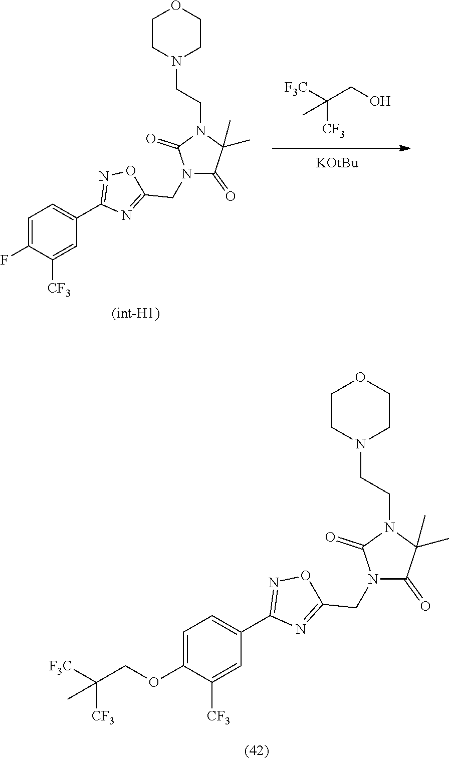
C1=C(OCC([F3C])([CF3])C)C([CF3])=CC(C2=NOC(CN3C(=O)C(C)(C)N(CCN4CCOCC4)C3=O)=N2)=C1.[KOtBu].[F3C]C([CF3])(CO)C.C1=C(F)C([CF3])=CC(C2=NOC(CN3C(=O)C(C)(C)N(CCN4CCOCC4)C3=O)=N2)=C1
